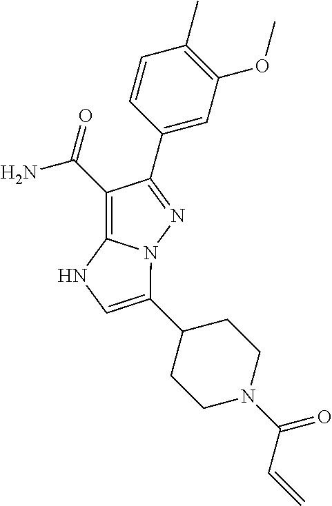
C1(C(=O)N)=C2N(N=C1C1=CC(OC)=C(C)C=C1)C(C1CCN(C(C=C)=O)CC1)=CN2
